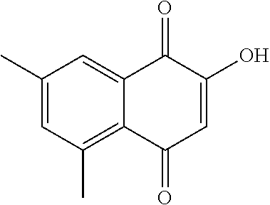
C1(C)=CC(C)=C2C(=C1)C(=O)C(O)=CC2=O
